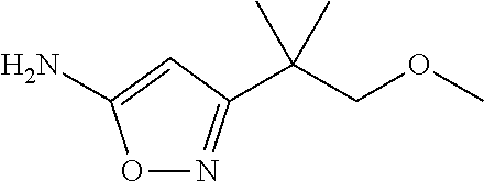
O1N=C(C(COC)(C)C)C=C1N
